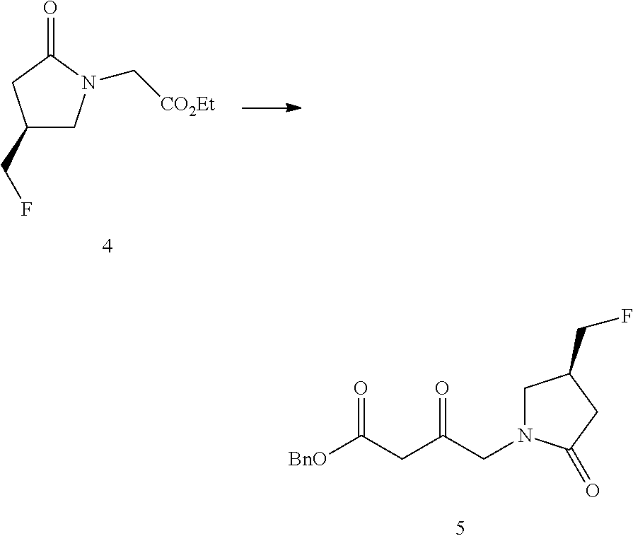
C1(CF)CN(C[CO2Et])C(=O)C1.C1N(CC(CC([BnO])=O)=O)C(=O)CC1CF
